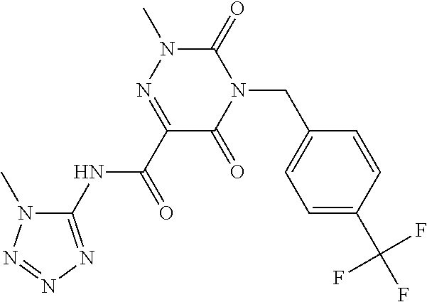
C1=C(C(F)(F)F)C=CC(CN2C(=O)N(C)N=C(C(=O)NC3=NN=NN3C)C2=O)=C1
